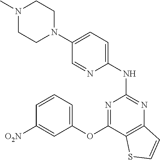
N1=C(OC2=CC=CC([O2N])=C2)C2=C(N=C1NC1=CC=C(N3CCN(C)CC3)C=N1)C=CS2
